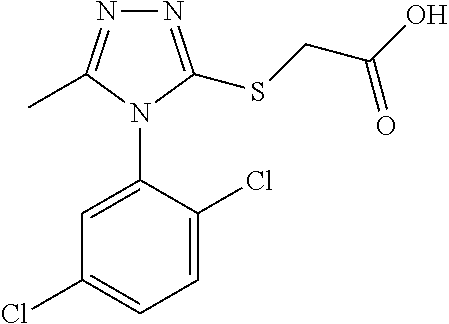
C1=C(Cl)C(N2C(C)=NN=C2SCC(O)=O)=CC(Cl)=C1
